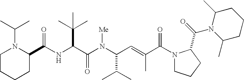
N(C(C(N(C(C(C)C)C=C(C)C(N1CCCC1C(=O)N1C(C)CCCC1C)=O)[Me])=O)C(C)(C)C)C(C1N(C(C)C)CCCC1)=O
